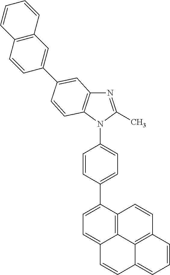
N1=C(C)N(C2=CC=C(C3=CC=C4C5=C3C=CC3=C5C(=CC=C3)C=C4)C=C2)C2=C1C=C(C1=CC3=C(C=C1)C=CC=C3)C=C2
